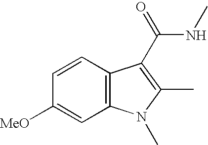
C12=C(C=CC([MeO])=C1)C(C(NC)=O)=C(C)N2C
